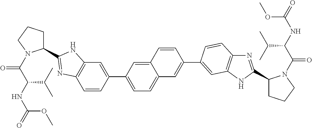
C1=CC(C2=CC=C3C(=C2)C=CC(C2=CC4=C(N=C(C5CCCN5C(C(NC(=O)OC)C(C)C)=O)N4)C=C2)=C3)=CC2=C1N=C(C1CCCN1C(C(NC(=O)OC)C(C)C)=O)N2
